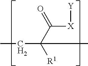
C([X][Y])(C([R1])(C)CC)=O
